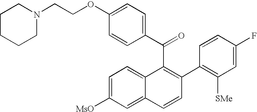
C(C1=C(C2=C([SMe])C=C(F)C=C2)C=CC2=CC([MsO])=CC=C12)(C1=CC=C(OCCN2CCCCC2)C=C1)=O
